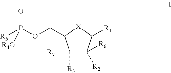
[R5]P(OCC1C([R7])([R3])C([R6])([R2])C([R1])[X]1)(=O)[R4O]
